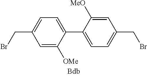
C(C1=CC=C(C2=CC=C(CBr)C=C2[MeO])C([OMe])=C1)Br
